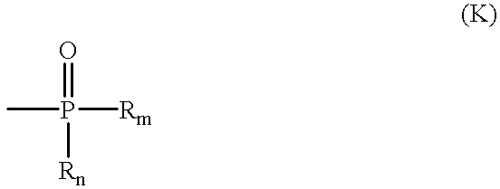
CP([Rm])(=O)[Rn]
